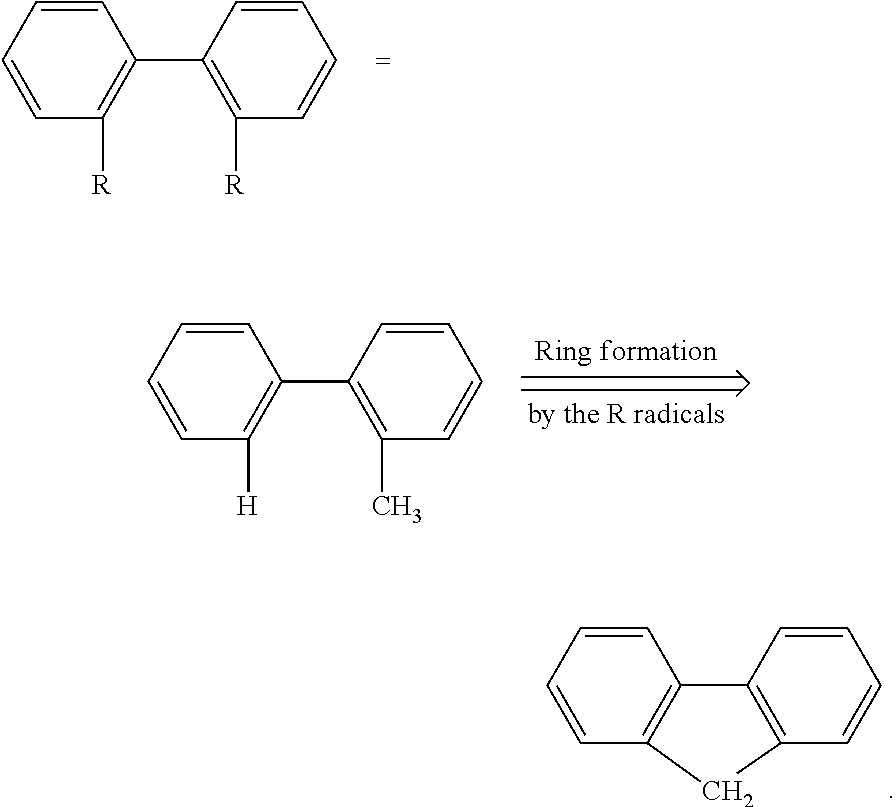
C1=CC(C2=C([R])C=CC=C2)=C([R])C=C1.C1=CC(C2=C(C)C=CC=C2)=C([H])C=C1.C1=CC2=C(C=C1)CC1=C2C=CC=C1
